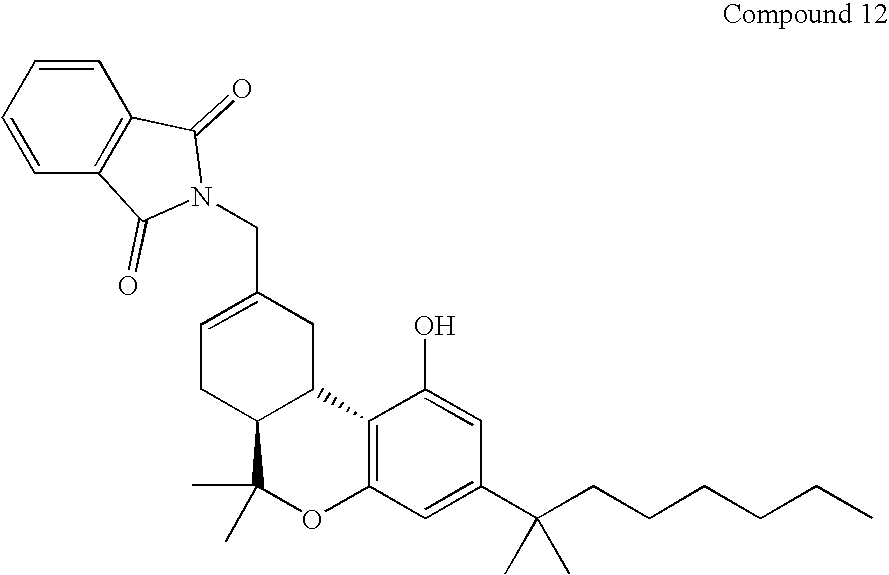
C1=C(CN2C(=O)C3=C(C=CC=C3)C2=O)CC2C(C1)C(C)(C)OC1=C2C(O)=CC(C(CCCCCC)(C)C)=C1
